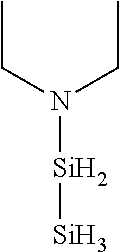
C(N(CC)[Si][Si])C
